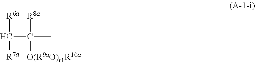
[R6a]C(C(C)([O(R9aO)r1R10a])[R8a])[R7a]
